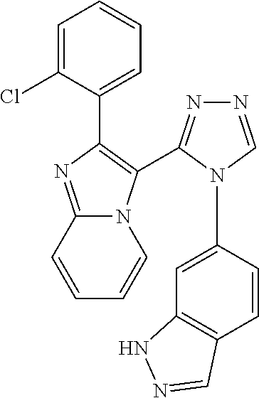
C1=C(Cl)C(C2=C(C3=NN=CN3C3=CC4=C(C=C3)C=NN4)N3C(=N2)C=CC=C3)=CC=C1
